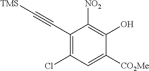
C1(C#C[TMS])=C(Cl)C=C([CO2Me])C(O)=C1[NO2]
